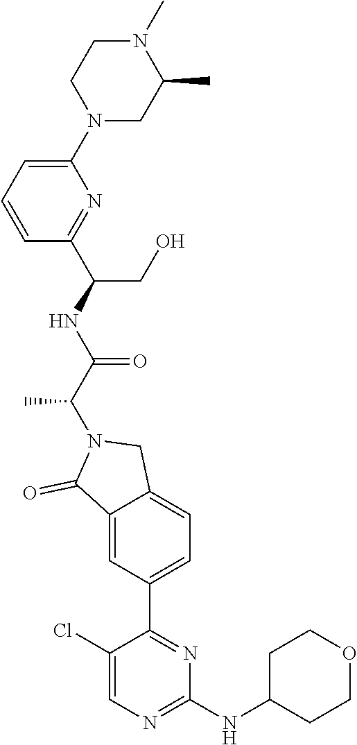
C1(NC2CCOCC2)=NC=C(Cl)C(C2=CC=C3C(=C2)C(=O)N(C(C(=O)NC(CO)C2=NC(N4CC(C)N(C)CC4)=CC=C2)C)C3)=N1
